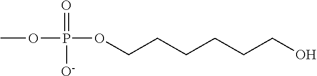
COP(=O)([O-])OCCCCCCO
